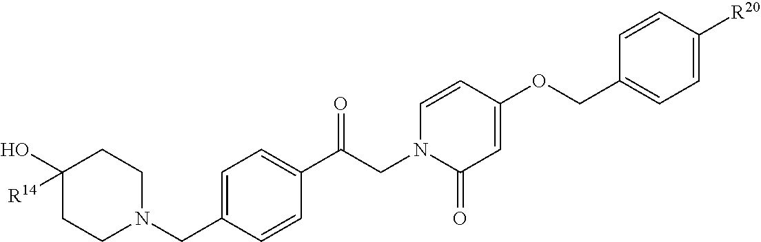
C1(O)([R14])CCN(CC2=CC=C(C(CN3C(=O)C=C(OCC4=CC=C([R20])C=C4)C=C3)=O)C=C2)CC1
